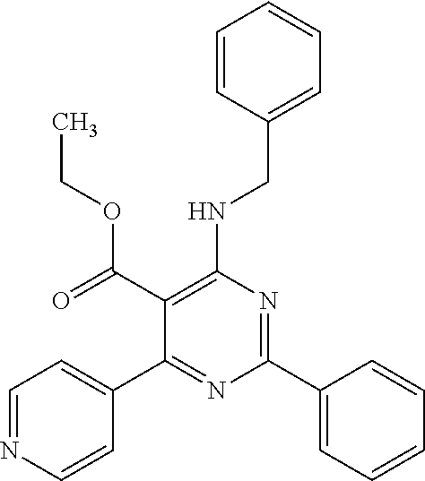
C1=NC=CC(C2=NC(C3=CC=CC=C3)=NC(NCC3=CC=CC=C3)=C2C(=O)OCC)=C1
